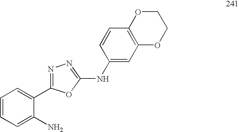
C1=CC=C(N)C(C2=NN=C(NC3=CC4=C(C=C3)OCCO4)O2)=C1
